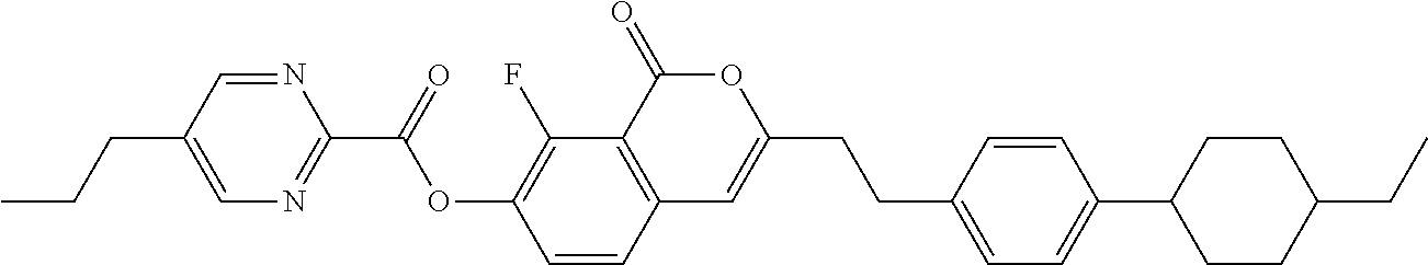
C12=C(C(=O)OC(CCC3=CC=C(C4CCC(CC)CC4)C=C3)=C1)C(F)=C(OC(C1=NC=C(CCC)C=N1)=O)C=C2
